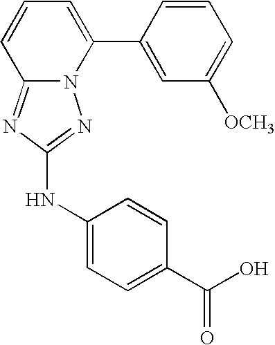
C12=NC(NC3=CC=C(C(O)=O)C=C3)=NN1C(C1=CC([OCH3])=CC=C1)=CC=C2
